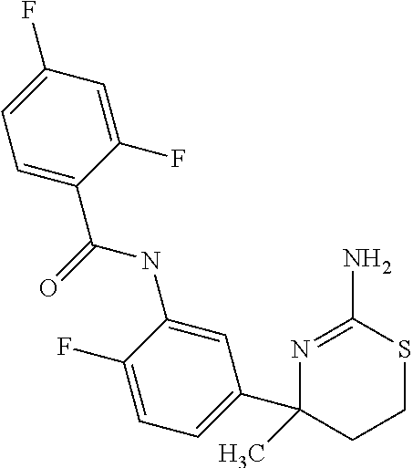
N1=C(N)SCCC1(C1=CC=C(F)C(NC(C2=CC=C(F)C=C2F)=O)=C1)C
